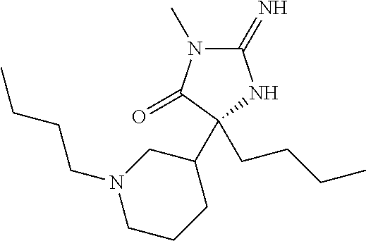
C1(=N)N(C)C(=O)C(CCCC)(C2CN(CCCC)CCC2)N1
